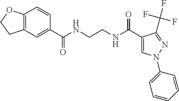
C12=C(C=C(C(NCCNC(C3=CN(C4=CC=CC=C4)N=C3C(F)(F)F)=O)=O)C=C1)CCO2
